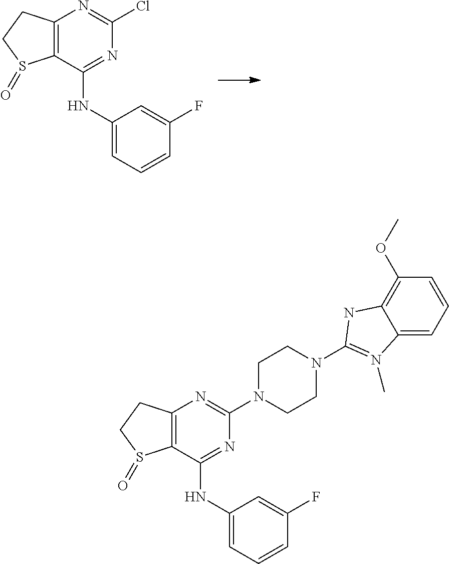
C12=C(C(NC3=CC=CC(F)=C3)=NC(Cl)=N1)S(=O)CC2.C12=C(C(NC3=CC=CC(F)=C3)=NC(N3CCN(C4=N(C)C5=CC=CC(OC)=C5N4)CC3)=N1)S(=O)CC2
